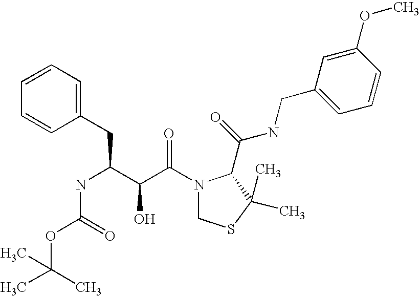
C(NC(C(C(N1CSC(C)(C)C1C(NCC1=CC=CC(OC)=C1)=O)=O)O)CC1=CC=CC=C1)(=O)OC(C)(C)C
